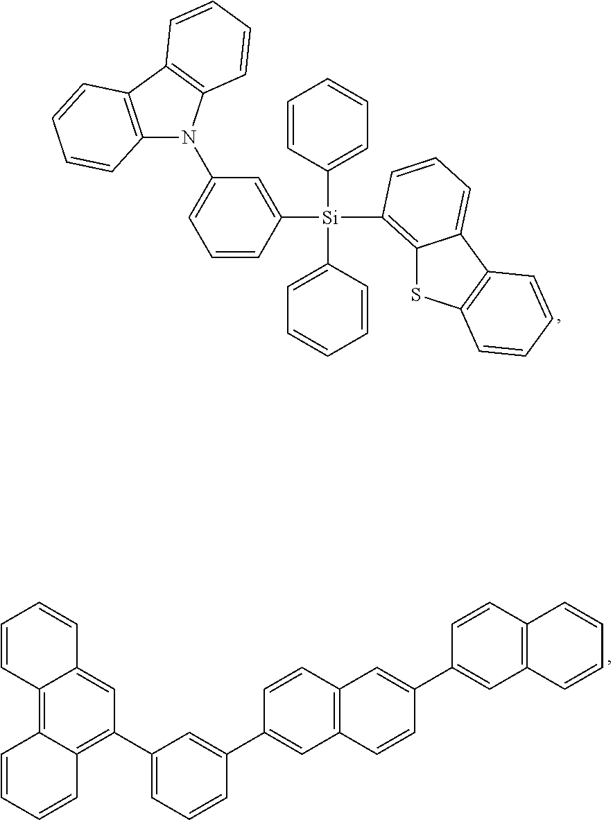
C1=CC([Si](C2=CC=CC=C2)(C2=CC(N3C4=C(C5=C3C=CC=C5)C=CC=C4)=CC=C2)C2=C3SC4=C(C3=CC=C2)C=CC=C4)=CC=C1.C12=C3C(=C(C4=CC=CC(C5=CC6=C(C=C5)C=C(C5=CC7=C(C=C5)C=CC=C7)C=C6)=C4)C=C1C=CC=C2)C=CC=C3
